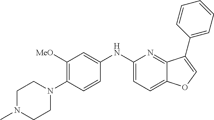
C1(NC2=CC([MeO])=C(N3CCN(C)CC3)C=C2)=CC=C2C(=N1)C(C1=CC=CC=C1)=CO2
